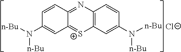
C1=CC2=NC3=C([S+]=C2C=C1N([n-Bu])[n-Bu])C=C(N([n-Bu])[n-Bu])C=C3.[Cl-]
